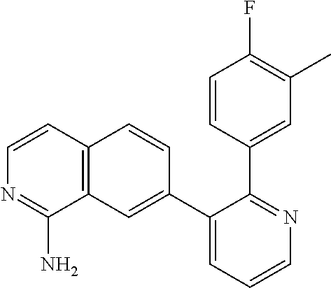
C12=C(C=C(C3=CC=CN=C3C3=CC(C)=C(F)C=C3)C=C1)C(N)=NC=C2
